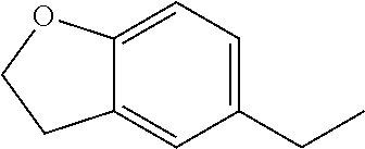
C12=CC(CC)=CC=C1OCC2
